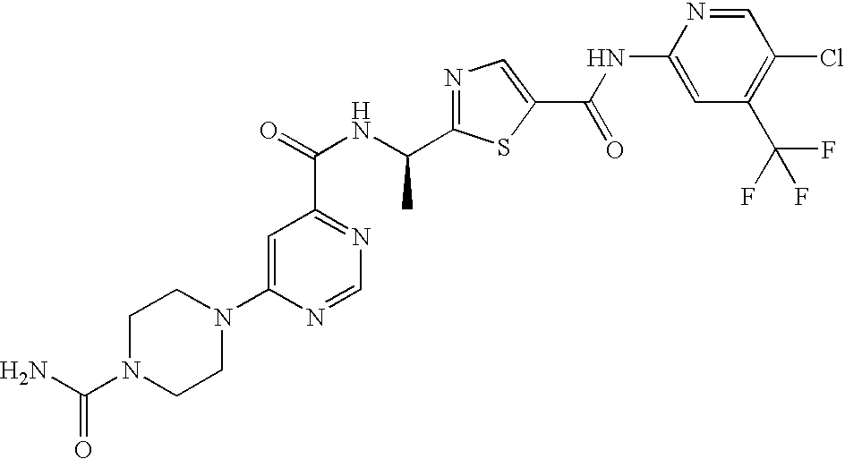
N1=C(C(NC(=O)C2=NC=NC(N3CCN(C(=O)N)CC3)=C2)C)SC(C(=O)NC2=CC(C(F)(F)F)=C(Cl)C=N2)=C1
